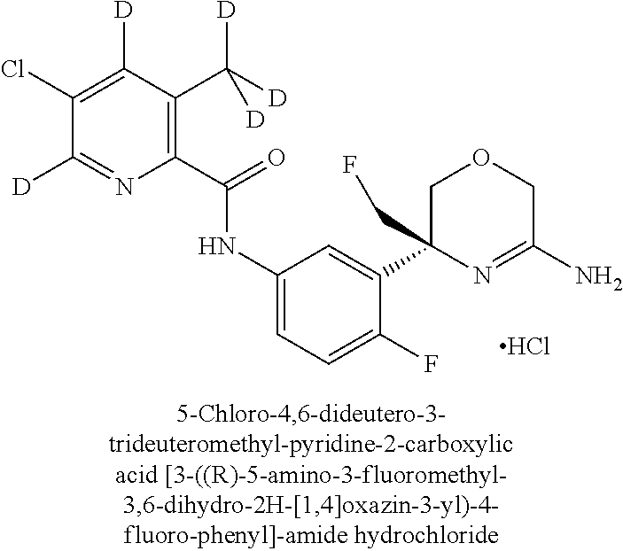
C1OCC(N)=NC1(C1=CC(NC(C2=C(C([D])([D])[D])C([D])=C(Cl)C([D])=N2)=O)=CC=C1F)CF.Cl
